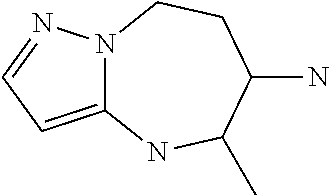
C12=CC=NN1CCC(N)C(C)N2
